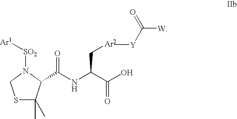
C[Y]C(=O)[W].S1C(C)(C)C(C(=O)NC(C(O)=O)C[Ar2])N([SO2][Ar1])C1
